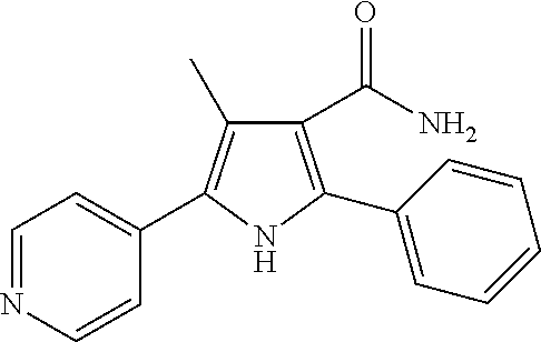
C1(C(=O)N)=C(C2=CC=CC=C2)NC(C2=CC=NC=C2)=C1C
